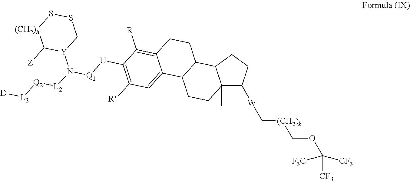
C12(C)C([W]C[(CH2)k]COC([CF3])([F3C])[CF3])CCC1C1C(CC2)C2=CC([R])=C([U][Q1]N([L2][Q2][L3][D])[Y]3CSS[(CH2)h]C3[Z])C([R])=C2CC1
